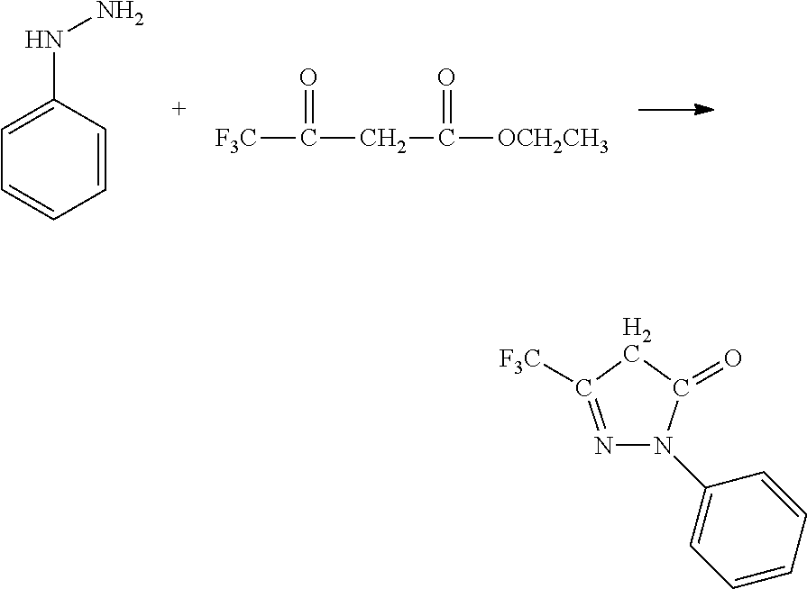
C1=CC=CC(NN)=C1.[F3C]C(=O)CC(=O)[OCH2CH3].N1=C([F3C])CC(=O)N1C1=CC=CC=C1
